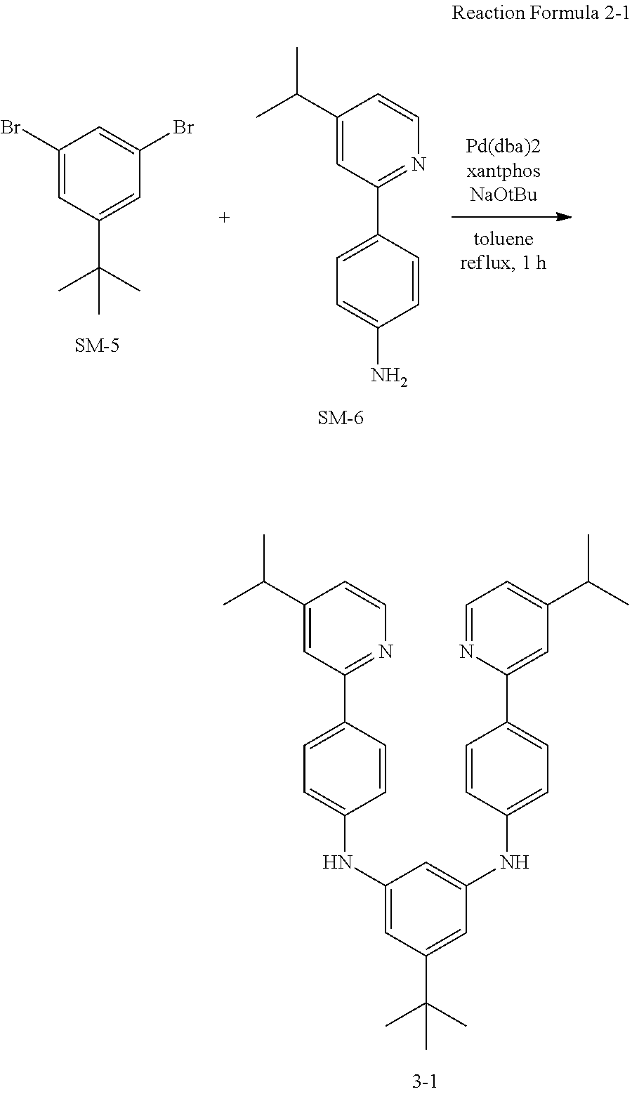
C1(C(C)C)=CC(C2=CC=C(N)C=C2)=NC=C1.C1(Br)=CC(C(C)(C)C)=CC(Br)=C1.C1=C(NC2=CC(C(C)(C)C)=CC(NC3=CC=C(C4=CC(C(C)C)=CC=N4)C=C3)=C2)C=CC(C2=NC=CC(C(C)C)=C2)=C1
